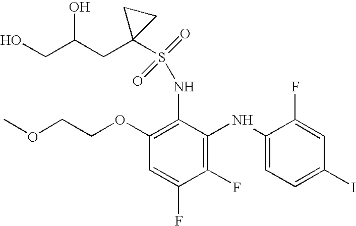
C1(F)=C(NC2=CC=C(I)C=C2F)C(NS(=O)(=O)C2(CC(CO)O)CC2)=C(OCCOC)C=C1F
